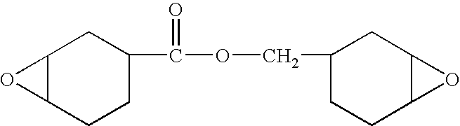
C12C(CCC(C(OCC3CCC4C(C3)O4)=O)C1)O2
